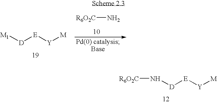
[M1][D][E][Y][M].[R6O2C]N.[D]([E][Y][M])N[R6O2C]
